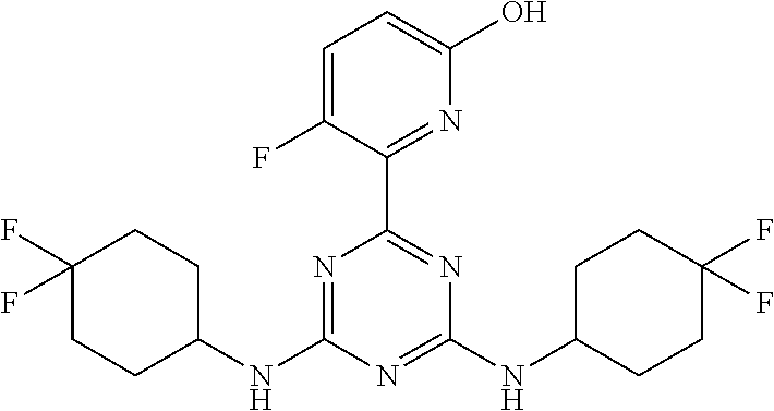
N1=C(NC2CCC(F)(F)CC2)N=C(NC2CCC(F)(F)CC2)N=C1C1=NC(O)=CC=C1F
